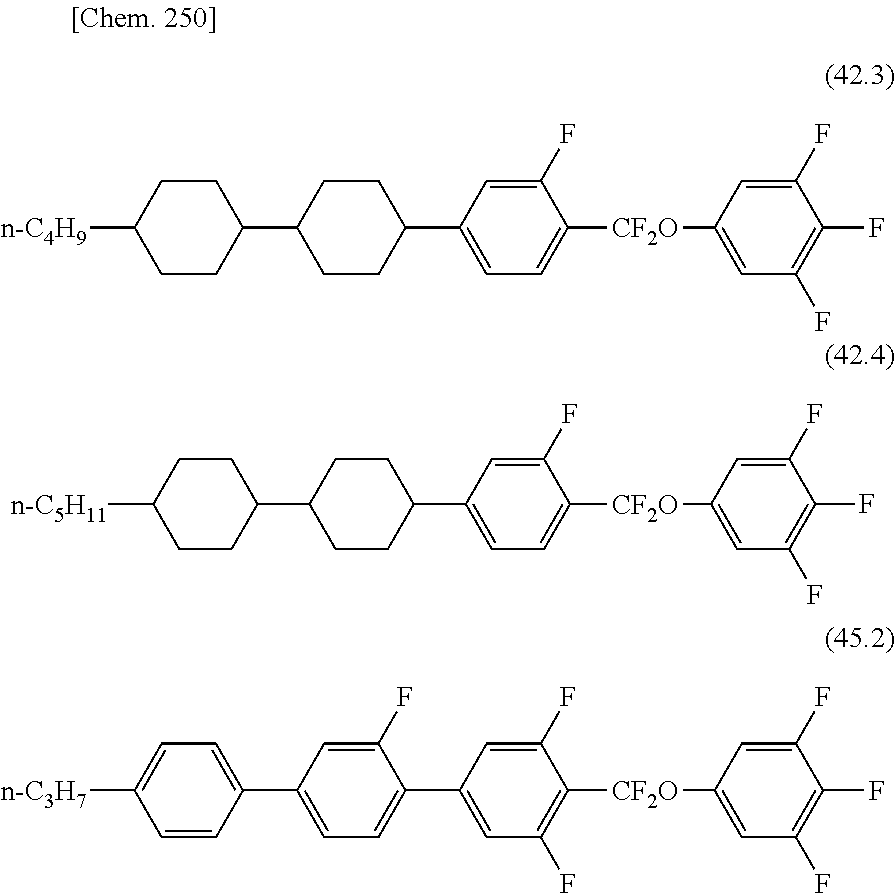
C1CC(C2CCC([n-C4H9])CC2)CCC1C1=CC=C([CF2O]C2=CC(F)=C(F)C(F)=C2)C(F)=C1.C1CC(C2CCC([n-C5H11])CC2)CCC1C1=CC=C([CF2O]C2=CC(F)=C(F)C(F)=C2)C(F)=C1.C1=C(F)C(C2=CC(F)=C([CF2O]C3=CC(F)=C(F)C(F)=C3)C(F)=C2)=CC=C1C1=CC=C([n-C3H7])C=C1
